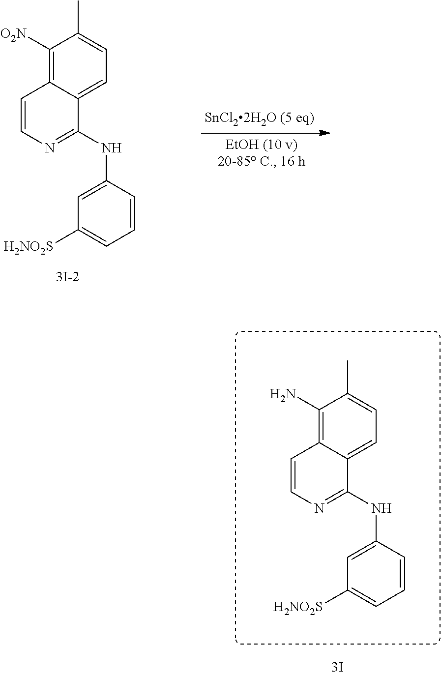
C1([O2N])=C2C(=CC=C1C)C(NC1=CC([H2NO2S])=CC=C1)=NC=C2.C1(N)=C2C(=CC=C1C)C(NC1=CC([H2NO2S])=CC=C1)=NC=C2
